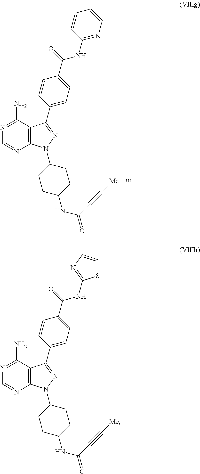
C12=C(C(N)=NC=N1)C(C1=CC=C(C(NC3=NC=CC=C3)=O)C=C1)=NN2C1CCC(NC(=O)C#C[Me])CC1.C12=C(C(N)=NC=N1)C(C1=CC=C(C(NC3=NC=CS3)=O)C=C1)=NN2C1CCC(NC(=O)C#C[Me])CC1
